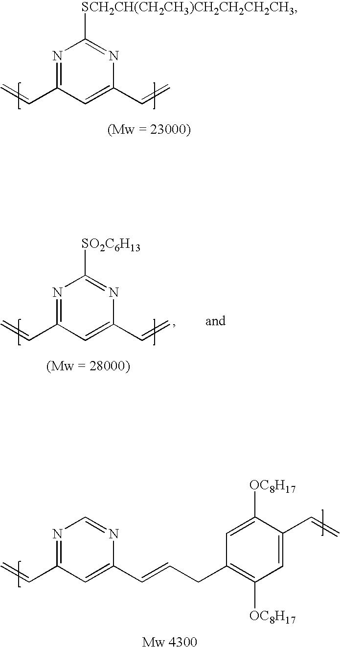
N1=C(C=C)C=C(C=C)N=C1[SCH2CH(CH2CH3)CH2CH2CH2CH3].N1=C(C=C)C=C(C=C)N=C1[SO2C6H13].N1=C(C=C)C=C(C=CCC2=C([OC8H17])C=C(C=C)C([OC8H17])=C2)N=C1
